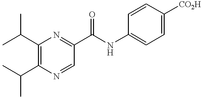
CC(C1=C(C(C)C)N=CC(C(NC2=CC=C([CO2H])C=C2)=O)=N1)C
